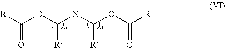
[R]C(OC([R])[X]C([R])OC([R])=O)=O
